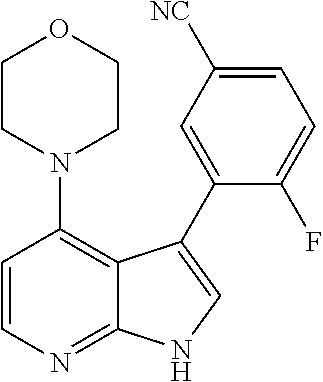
C1=CN=C2C(=C1N1CCOCC1)C(C1=CC([NC])=CC=C1F)=CN2
